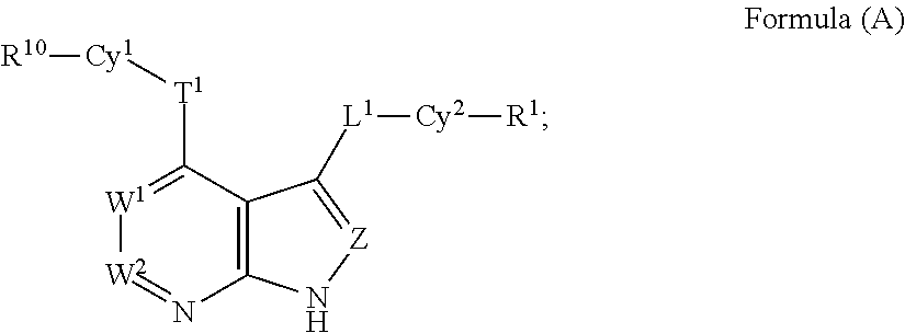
C12=C(C([T1][Cy1][R10])=[W1][W2]=N1)C([L1][Cy2][R1])=[Z]N2
